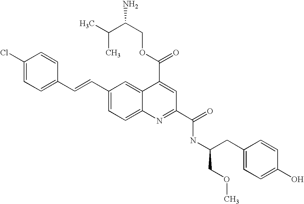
C(C1=CC=C2C(=C1)C(C(=O)OCC(N)C(C)C)=CC(C(=O)NC(CC1=CC=C(O)C=C1)COC)=N2)=CC1=CC=C(Cl)C=C1
